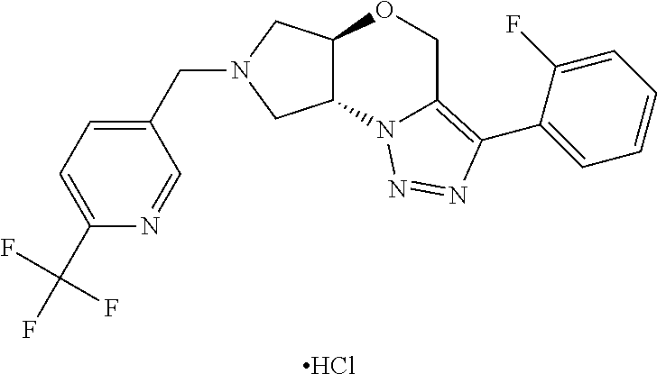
Cl.C(N1CC2C(C1)N1C(=C(C3=CC=CC=C3F)N=N1)CO2)C1=CC=C(C(F)(F)F)N=C1
